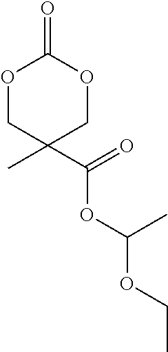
O1CC(C)(C(OC(C)OCC)=O)COC1=O
